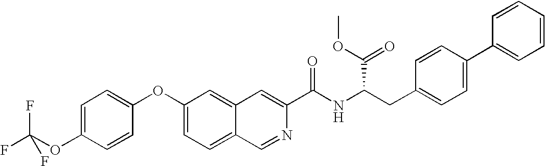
C1=C(OC(F)(F)F)C=CC(OC2=CC=C3C(=C2)C=C(C(NC(CC2=CC=C(C4=CC=CC=C4)C=C2)C(OC)=O)=O)N=C3)=C1
